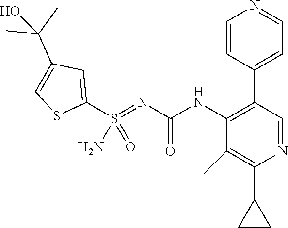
C1(C2=CC=NC=C2)=C(NC(N=S(C2=CC(C(C)(C)O)=CS2)(=O)N)=O)C(C)=C(C2CC2)N=C1
